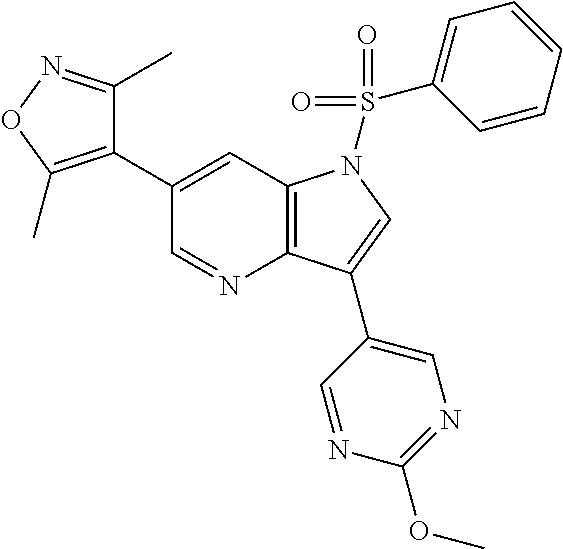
C12=C(C=C(C3=C(C)ON=C3C)C=N1)N(S(C1=CC=CC=C1)(=O)=O)C=C2C1=CN=C(OC)N=C1
